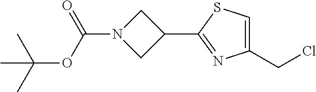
C1(CCl)=CSC(C2CN(C(OC(C)(C)C)=O)C2)=N1
